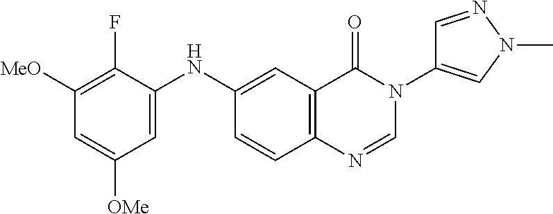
C1=C(NC2=CC3=C(C=C2)N=CN(C2=CN(C)N=C2)C3=O)C(F)=C([MeO])C=C1[OMe]
